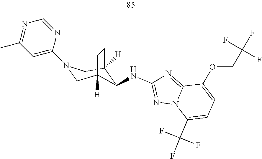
C12([H])CN(C3=CC(C)=NC=N3)CC([H])(CC1)C2NC1=NN2C(=N1)C(OCC(F)(F)F)=CC=C2C(F)(F)F
